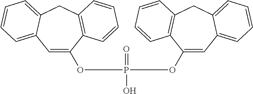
C1=C(OP(O)(=O)OC2=CC3=CC=CC=C3CC3=C2C=CC=C3)C2=C(CC3=CC=CC=C13)C=CC=C2
